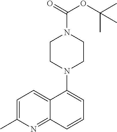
C1=C(C)N=C2C(=C1)C(N1CCN(C(=O)OC(C)(C)C)CC1)=CC=C2
